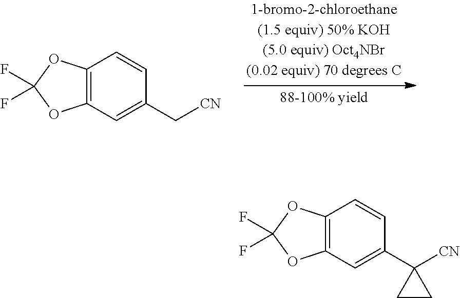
C12=C(OC(F)(F)O1)C=CC(C[CN])=C2.C12=C(OC(F)(F)O1)C=CC(C1([CN])CC1)=C2
